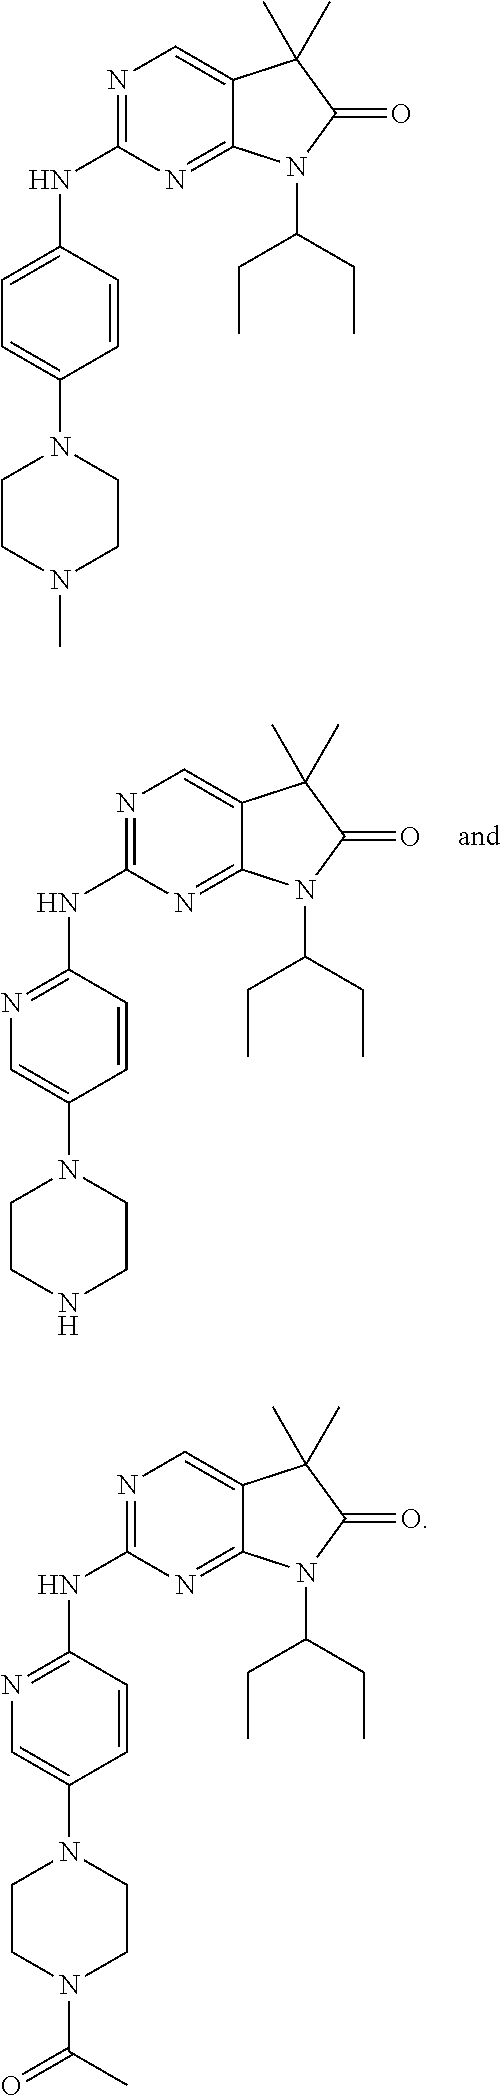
N1=C(NC2=NC=C(N3CCNCC3)C=C2)N=C2C(=C1)C(C)(C)C(=O)N2C(CC)CC.N1=C(NC2=CC=C(N3CCN(C)CC3)C=C2)N=C2C(=C1)C(C)(C)C(=O)N2C(CC)CC.N1=C(NC2=NC=C(N3CCN(C(=O)C)CC3)C=C2)N=C2C(=C1)C(C)(C)C(=O)N2C(CC)CC
